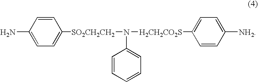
C1=C([SO2CH2CH2]N(C2=CC=CC=C2)[H2CH2CO2S]C2=CC=C([NH2])C=C2)C=CC(N)=C1
